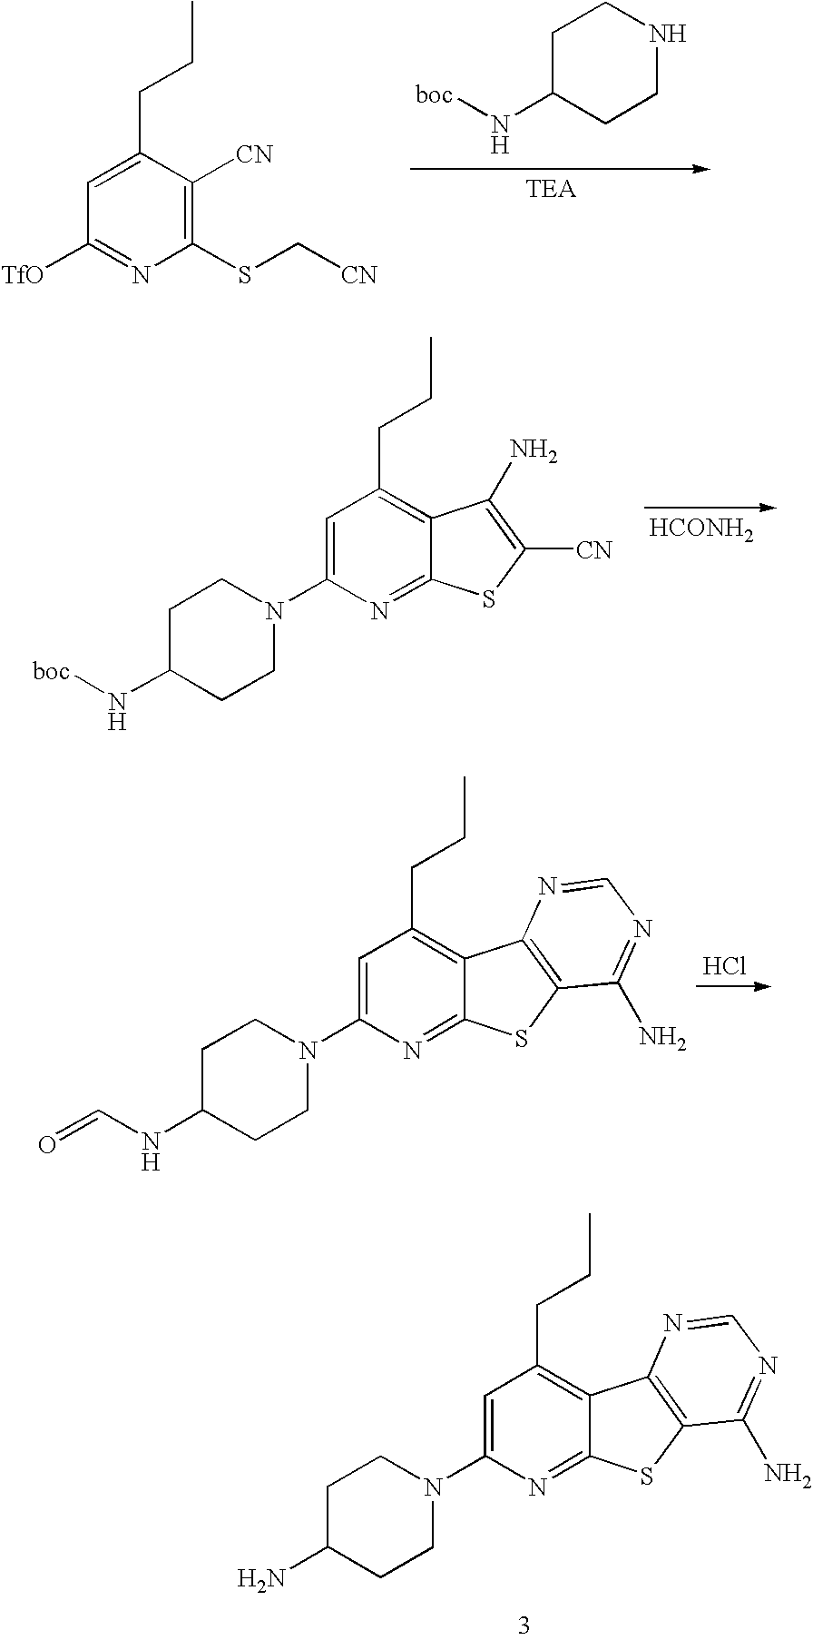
[HCONH2].C1(CCC)=C2C(=NC(N3CCC(N[boc])CC3)=C1)SC([CN])=C2N.C1(CCC)=C2C(=NC(N3CCC(N)CC3)=C1)SC1=C2N=CN=C1N.C1C(N[boc])CCNC1.C1(CCC)=CC([TfO])=NC(SC[CN])=C1[CN].C1(CCC)=C2C(=NC(N3CCC(NC=O)CC3)=C1)SC1=C2N=CN=C1N.Cl
